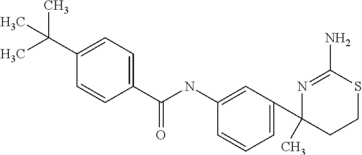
C1(C(NC2=CC(C3(C)CCSC(N)=N3)=CC=C2)=O)=CC=C(C(C)(C)C)C=C1
